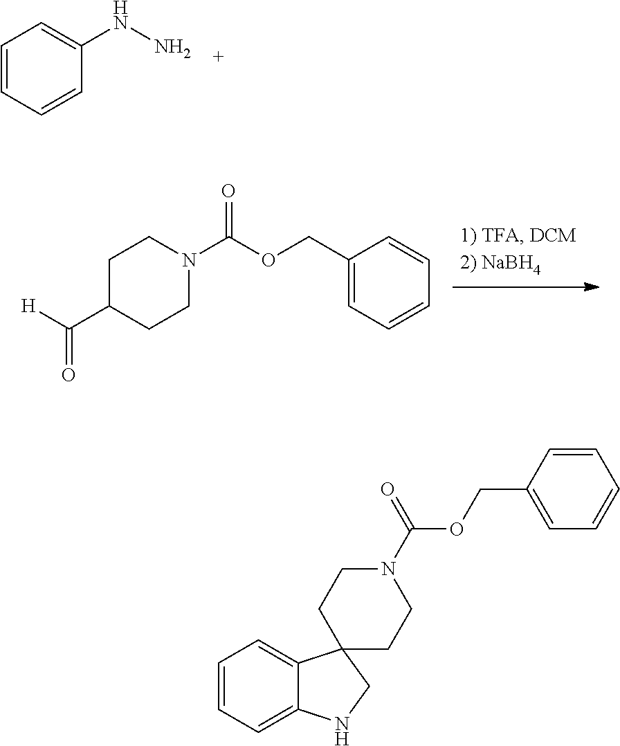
C1=CC=CC(NN)=C1.C1(COC(N2CCC(C([H])=O)CC2)=O)=CC=CC=C1.C1=CC=C2C(=C1)C1(CN2)CCN(C(=O)OCC2=CC=CC=C2)CC1
